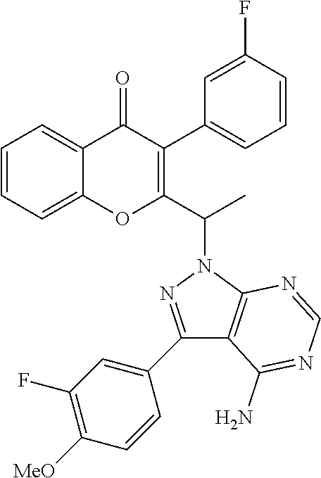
C1=CC=C2C(=C1)OC(C(N1N=C(C3=CC(F)=C([MeO])C=C3)C3=C1N=CN=C3N)C)=C(C1=CC=CC(F)=C1)C2=O
